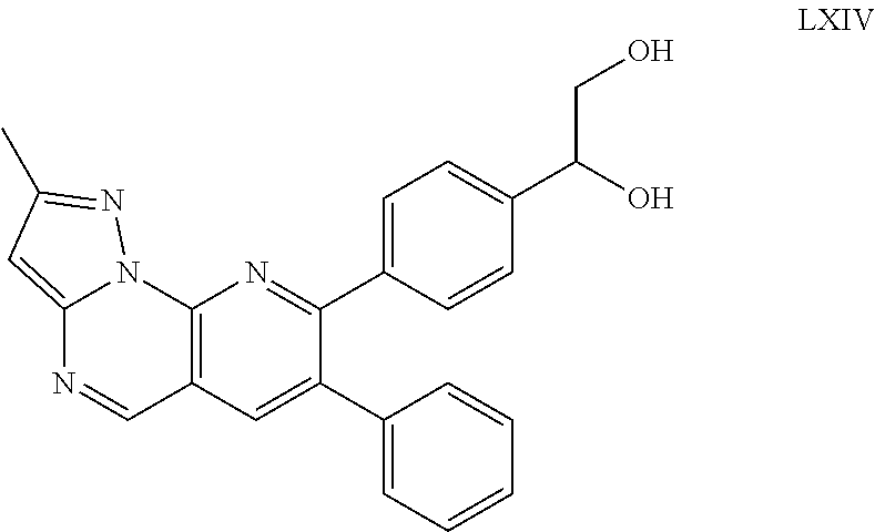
C12=C(C=C(C3=CC=CC=C3)C(C3=CC=C(C(O)CO)C=C3)=N1)C=NC1=CC(C)=NN21
